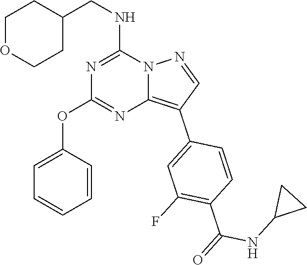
C1OCCC(CNC2=NC(OC3=CC=CC=C3)=NC3=C(C4=CC(F)=C(C(=O)NC5CC5)C=C4)C=NN23)C1
